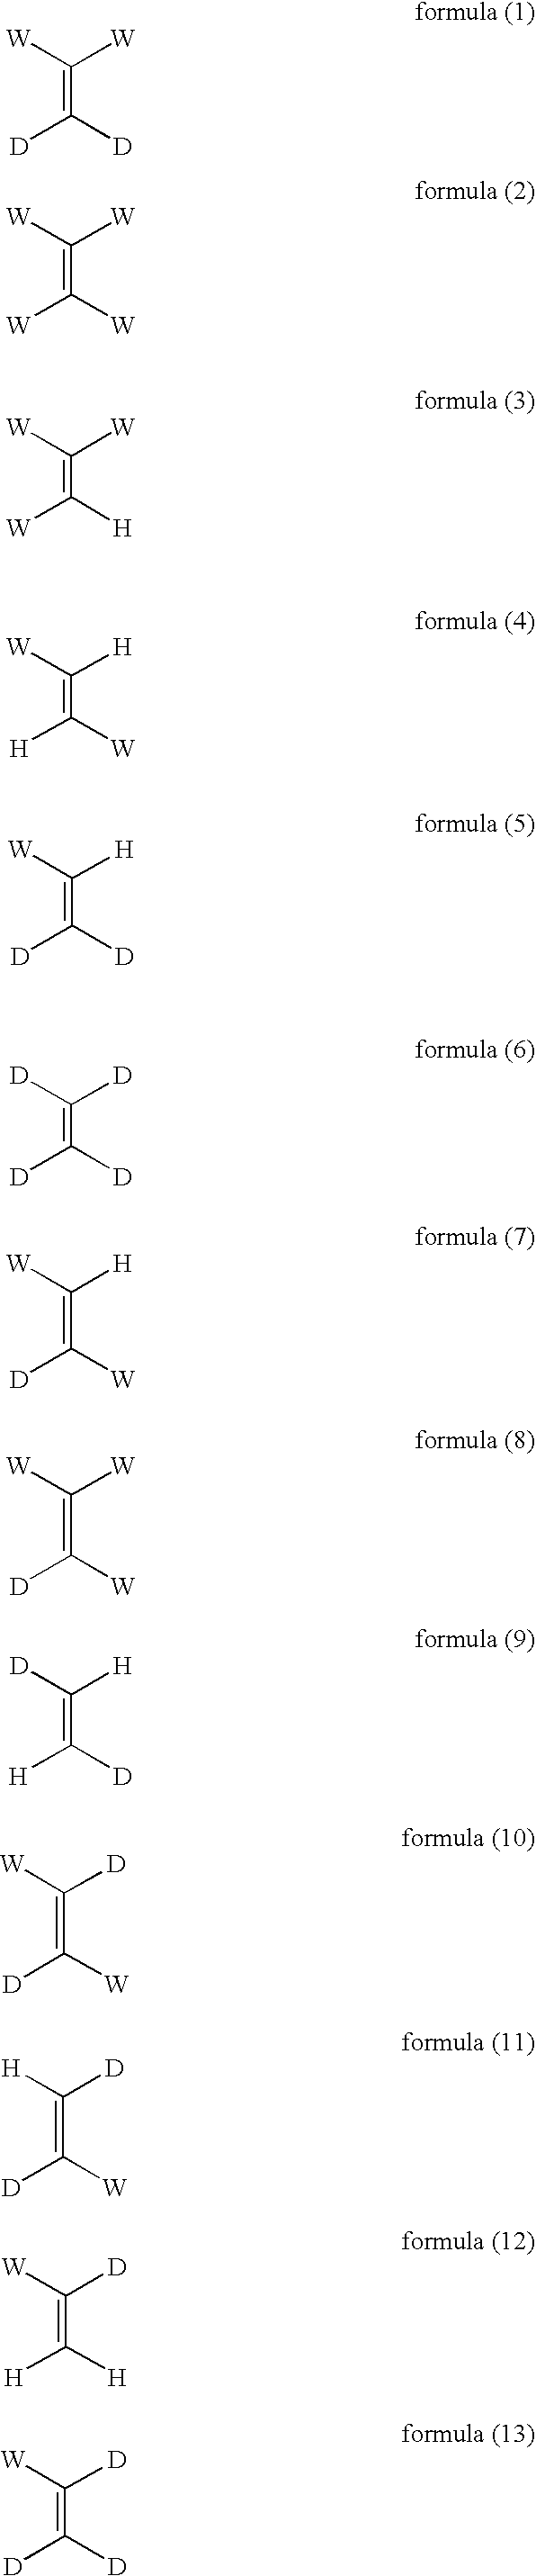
C(=C([D])[D])([W])[W].C(=C([W])[W])([W])[W].C(=C([W])[H])([W])[W].C(=C([H])[W])([H])[W].C(=C([D])[D])([H])[W].C(=C([D])[D])([D])[D].C(=C([D])[W])([H])[W].C(=C([D])[W])([W])[W].C(=C([H])[D])([H])[D].C(=C([D])[W])([D])[W].C(=C([D])[W])([D])[H].C(=C([H])[H])([D])[W].C(=C([D])[D])([D])[W]
